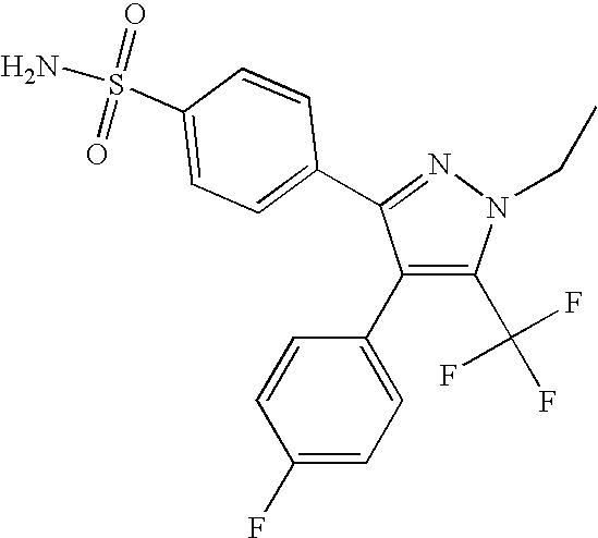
C1(C2=CC=C(F)C=C2)=C(C(F)(F)F)N(CC)N=C1C1=CC=C(S(N)(=O)=O)C=C1
